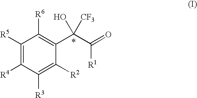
C1([R5])=C([R4])C([R3])=C([R2])C(C(C([R1])=O)(O)[CF3])=C1[R6]
